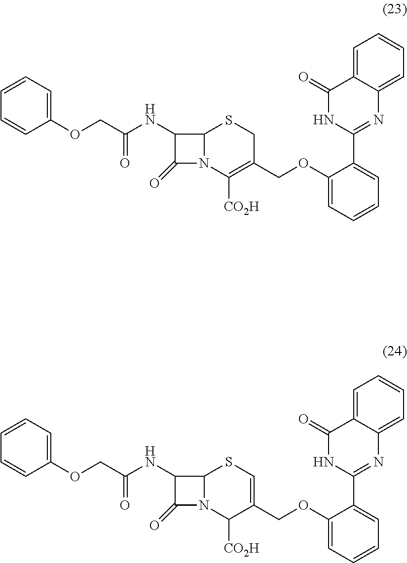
C1(OCC2=CSC3N(C2[CO2H])C(=O)C3NC(=O)COC2=CC=CC=C2)=CC=CC=C1C1=NC2=CC=CC=C2C(=O)N1.C1(OCC2=C([CO2H])N3C(SC2)C(NC(=O)COC2=CC=CC=C2)C3=O)=CC=CC=C1C1=NC2=CC=CC=C2C(=O)N1
